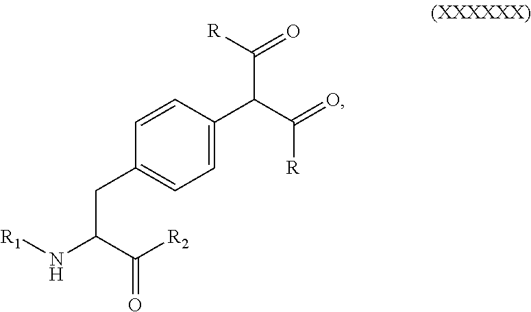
C1=CC(C(C(=O)[R])C([R])=O)=CC=C1CC(N[R1])C([R2])=O
